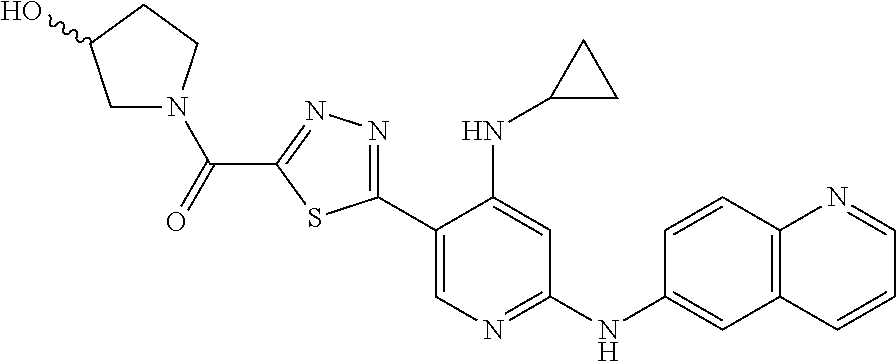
C1N(C(=O)C2=NN=C(C3=CN=C(NC4=CC5=C(C=C4)N=CC=C5)C=C3NC3CC3)S2)CCC1O
